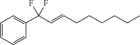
C1(C(C=CCCCCCC)(F)F)=CC=CC=C1
